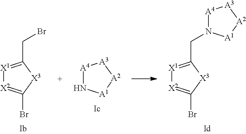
[X1]1=C(CBr)[X3]C(Br)=[X2]1.[A4]1N[A1][A2][A3]1.[X1]1=C(CN2[A4][A3][A2][A1]2)[X3]C(Br)=[X2]1
